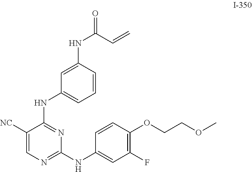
C1([NC])=CN=C(NC2=CC(F)=C(OCCOC)C=C2)N=C1NC1=CC=CC(NC(=O)C=C)=C1
